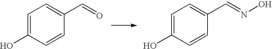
C1=C(O)C=CC(C=O)=C1.C1=C(O)C=CC(C=NO)=C1
